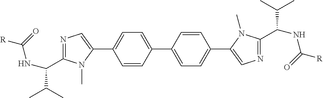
C1=CC(C2=CC=C(C3=CN=C(C(NC(=O)[R])C(C)C)N3C)C=C2)=CC=C1C1=CN=C(C(NC(=O)[R])C(C)C)N1C
